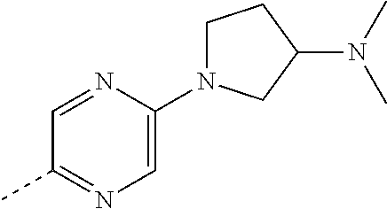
C1=NC(N2CCC(N(C)C)C2)=CN=C1C
